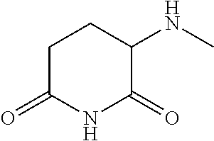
C1C(=O)NC(=O)C(NC)C1
